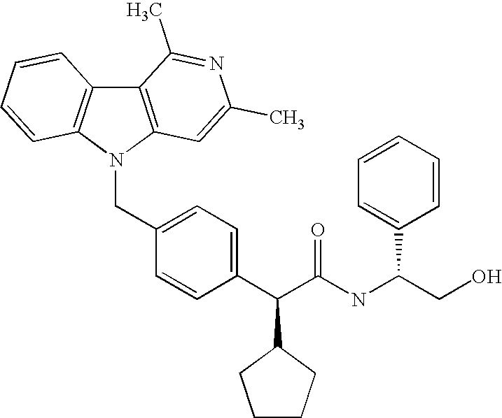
C12=C(N(CC3=CC=C(C(C(NC(CO)C4=CC=CC=C4)=O)C4CCCC4)C=C3)C3=C1C=CC=C3)C=C(C)N=C2C
